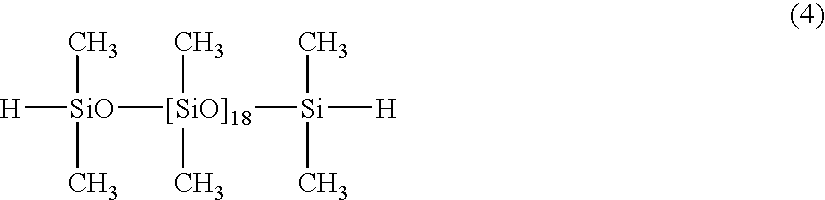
[H][SiO]([[SiO]18](C)(C)[Si](C)(C)[H])(C)C
